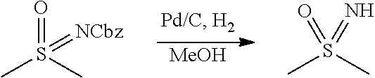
O=S(C)(C)=N.O=S(C)(C)=[NCbz].[MeOH]
